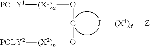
O(CO[(X2)b][POLY2])[(X1)a][POLY1].[(X4)d]([Z])[J]
